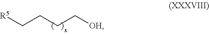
C(CCC[OH])[R5]
